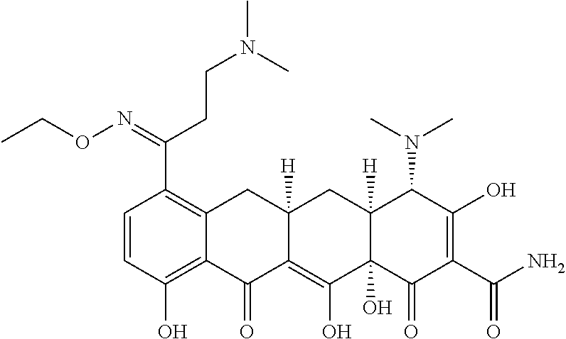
C1=CC(O)=C2C(=C1C(=NOCC)CCN(C)C)CC1([H])C(=C(O)C3(O)C([H])(C1)C(N(C)C)C(O)=C(C(=O)N)C3=O)C2=O
